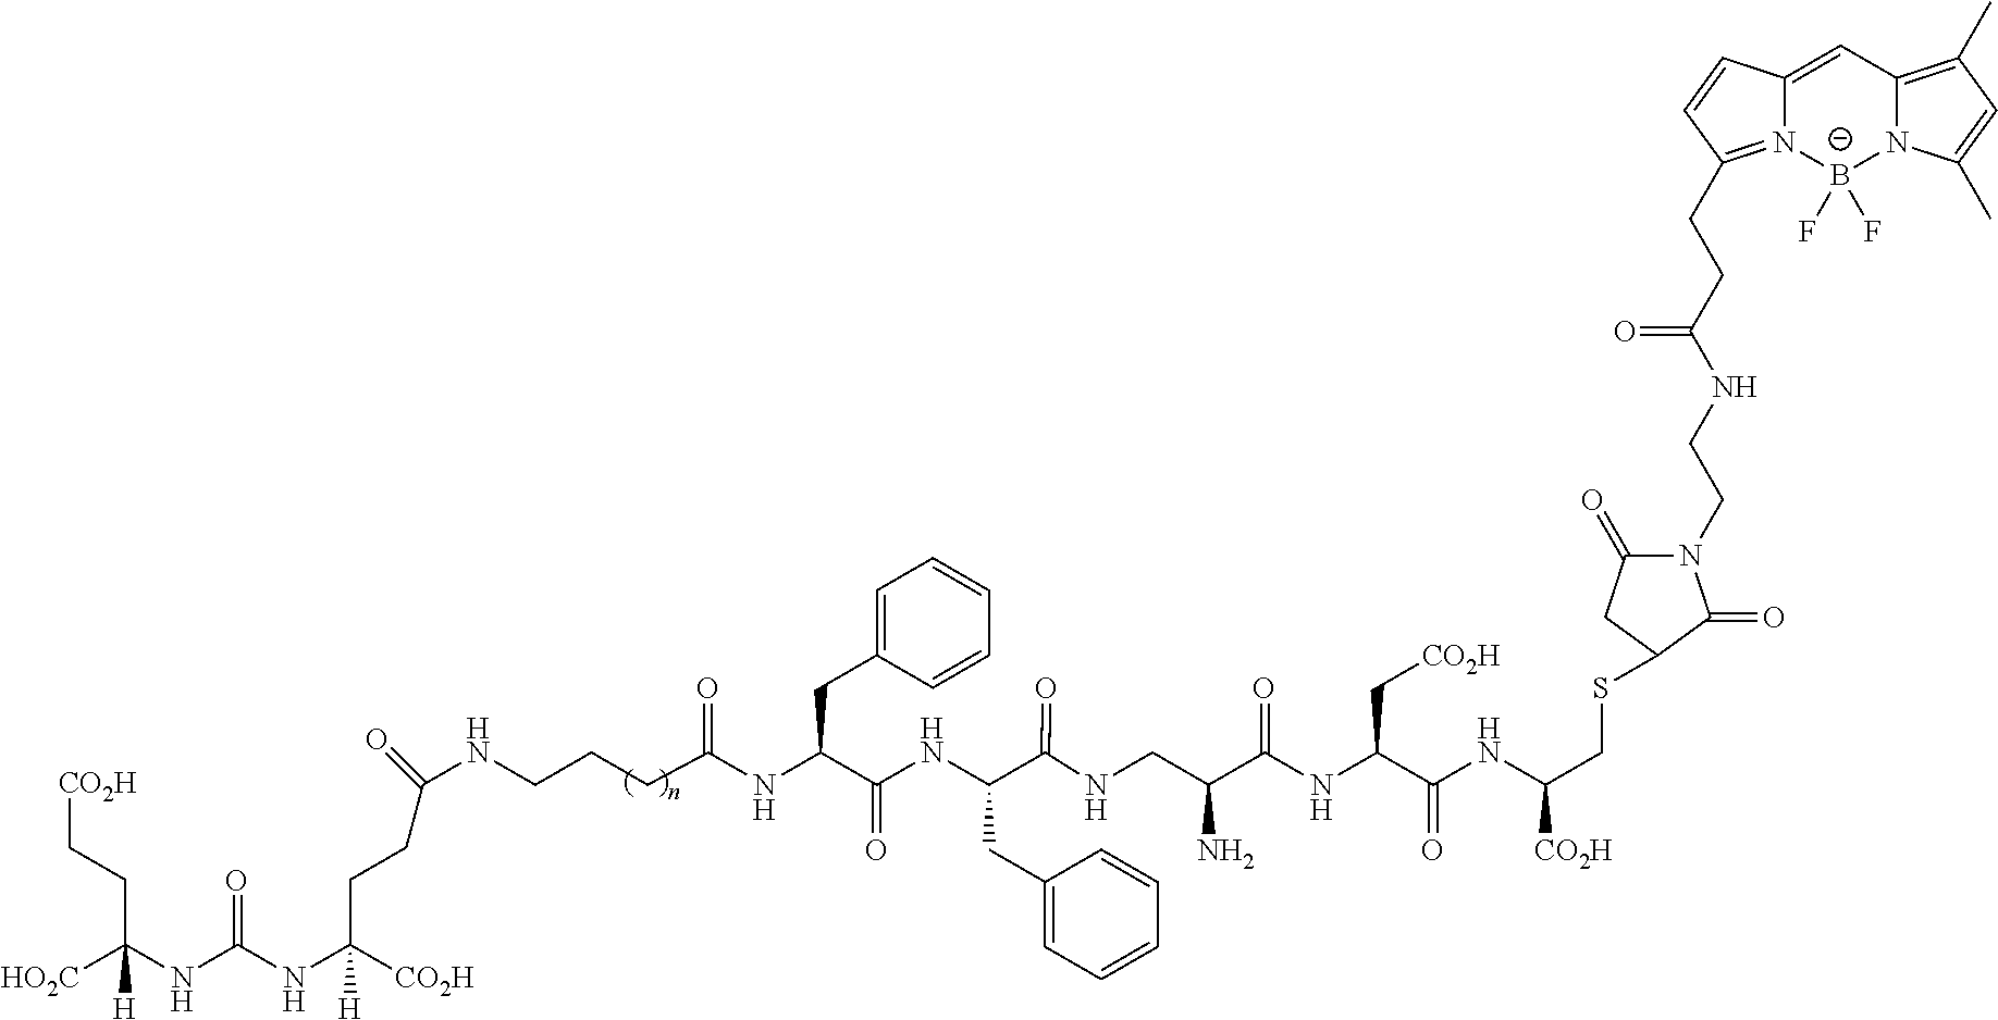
C(C(NC(NC([HO2C])([H])CC[CO2H])=O)([CO2H])[H])CC(NCCCC(NC(C(NC(C(NCC(C(NC(C(=O)NC([CO2H])CSC1CC(=O)N(CCNC(CCC2=N3C(=CC4=C(C)C=C(C)N4[B-]3(F)F)C=C2)=O)C1=O)C[CO2H])=O)N)=O)CC1=CC=CC=C1)=O)CC1=CC=CC=C1)=O)=O
